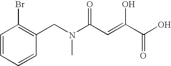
C1=CC=CC(CN(C)C(C=C(O)C(=O)O)=O)=C1Br
